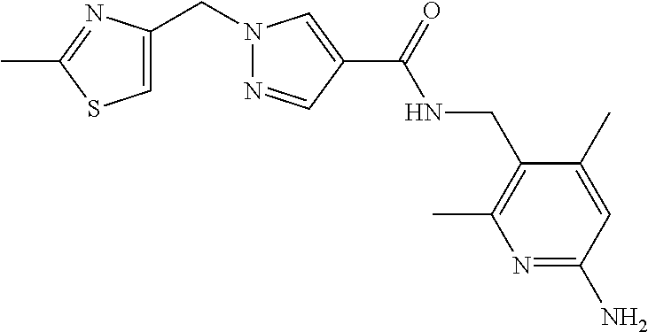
CC1=NC(CN2N=CC(C(NCC3=C(C)N=C(N)C=C3C)=O)=C2)=CS1
